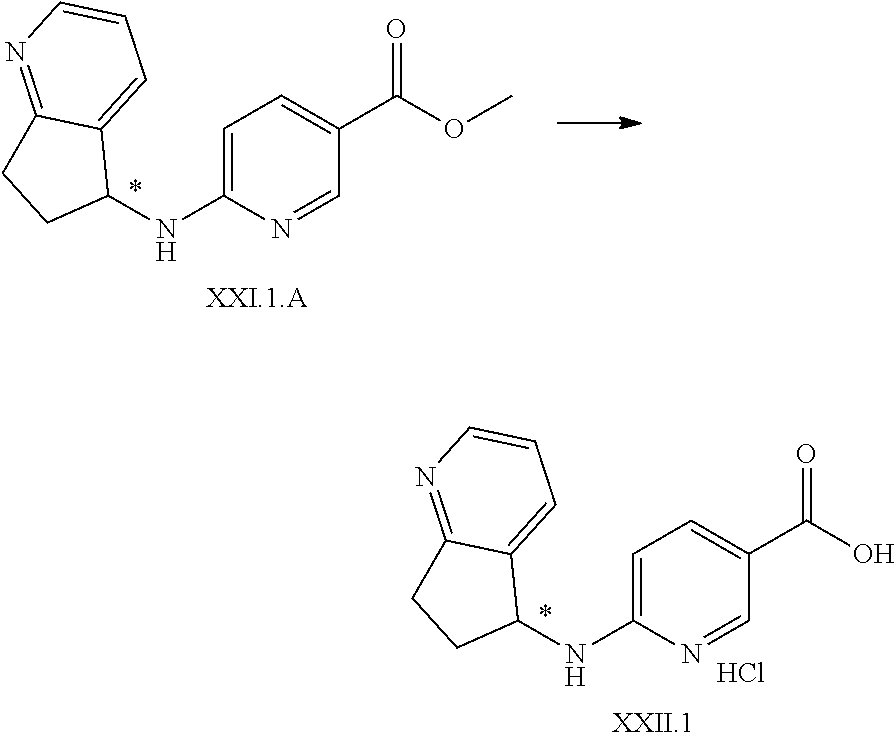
C1=C(NC2C3=CC=CN=C3CC2)N=CC(C(OC)=O)=C1.C1=C(NC2C3=CC=CN=C3CC2)N=CC(C(O)=O)=C1.Cl
